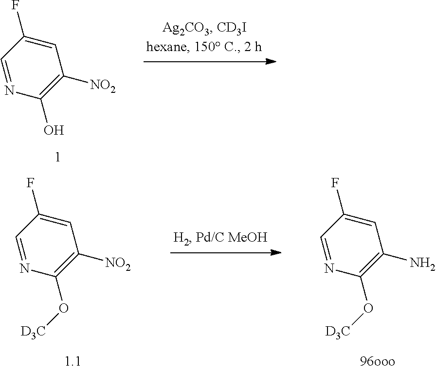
FC1=CC([NO2])=C(O)N=C1.FC1=CC(N)=C(O[D3C])N=C1.FC1=CC([NO2])=C(O[D3C])N=C1
